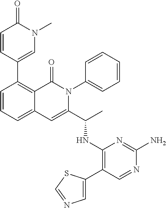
C1(C2=CN(C)C(=O)C=C2)=C2C(=CC=C1)C=C(C(C)NC1=C(C3=CN=CS3)C=NC(N)=N1)N(C1=CC=CC=C1)C2=O
